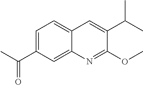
C1=C(C(C)=O)C=C2C(=C1)C=C(C(C)C)C(OC)=N2
